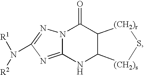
C12C(NC3=NC(N([R1])[R2])=NN3C1=O)[(CH2)s]S[(CH2)r]2
